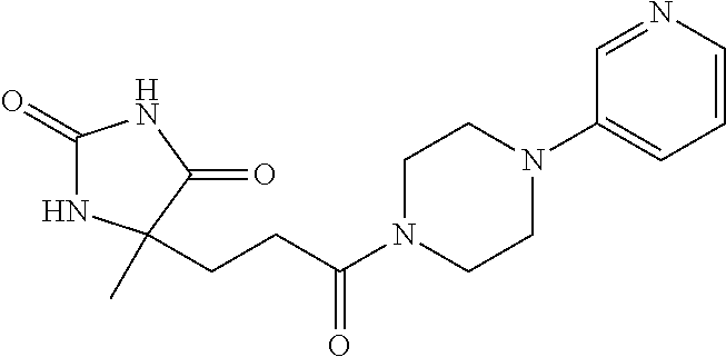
C1(=O)NC(C)(CCC(N2CCN(C3=CC=CN=C3)CC2)=O)C(=O)N1
